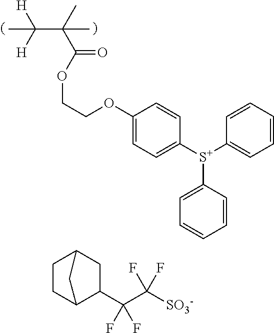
C1=CC=CC=C1[S+](C1=CC=C(OCCOC(=O)C(C)(C([H])([H])C)C)C=C1)C1=CC=CC=C1.C1CC2C(C(C([SO3-])(F)F)(F)F)CC1C2
